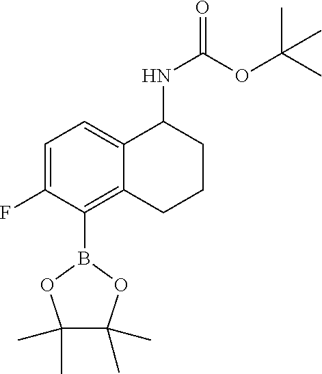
C1=C(F)C(B2OC(C)(C)C(C)(C)O2)=C2C(=C1)C(NC(OC(C)(C)C)=O)CCC2
